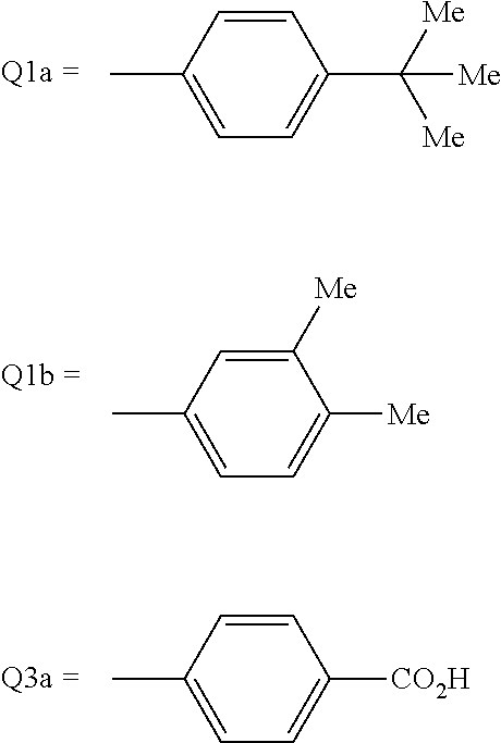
CC1=CC=C(C([Me])([Me])[Me])C=C1.CC1=CC=C([Me])C([Me])=C1.CC1=CC=C([CO2H])C=C1
